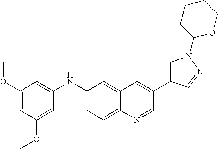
C1=C(OC)C=C(NC2=CC=C3C(=C2)C=C(C2=CN(C4OCCCC4)N=C2)C=N3)C=C1OC
